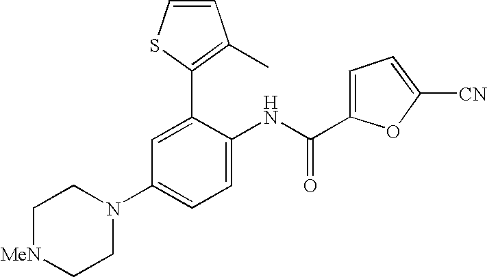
C1=C(C2=C(C)C=CS2)C(NC(C2=CC=C([CN])O2)=O)=CC=C1N1CC[MeN]CC1
